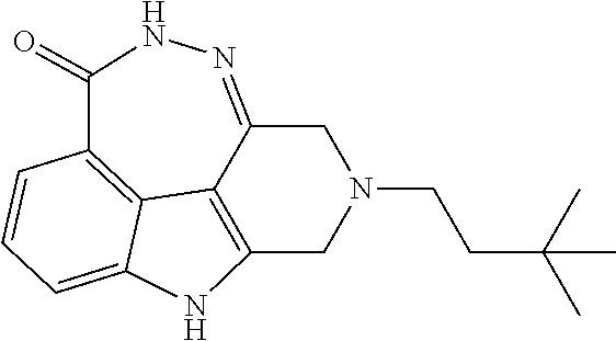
C12=C3C(=NNC(=O)C4=C3C(=CC=C4)N1)CN(CCC(C)(C)C)C2
